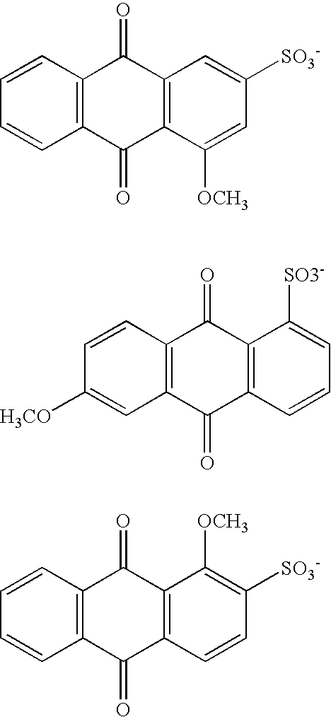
C12=C(C([OCH3])=CC([SO3-])=C1)C(=O)C1=C(C2=O)C=CC=C1.C12=C(C=CC=C1[SO3-])C(=O)C1=C(C2=O)C=CC([H3CO])=C1.C12=C(C=CC([SO3-])=C1[OCH3])C(=O)C1=C(C2=O)C=CC=C1
